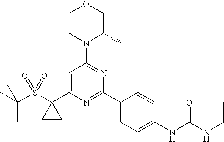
CC(S(C1(C2=CC(N3C(C)COCC3)=NC(C3=CC=C(NC(=O)NCC)C=C3)=N2)CC1)(=O)=O)(C)C
